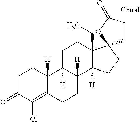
C1C(=O)C(Cl)=C2C([H])(C1)C1([H])C([H])(C3([H])C(CC)(CC1)C1(CC3)C=CC(=O)O1)CC2
